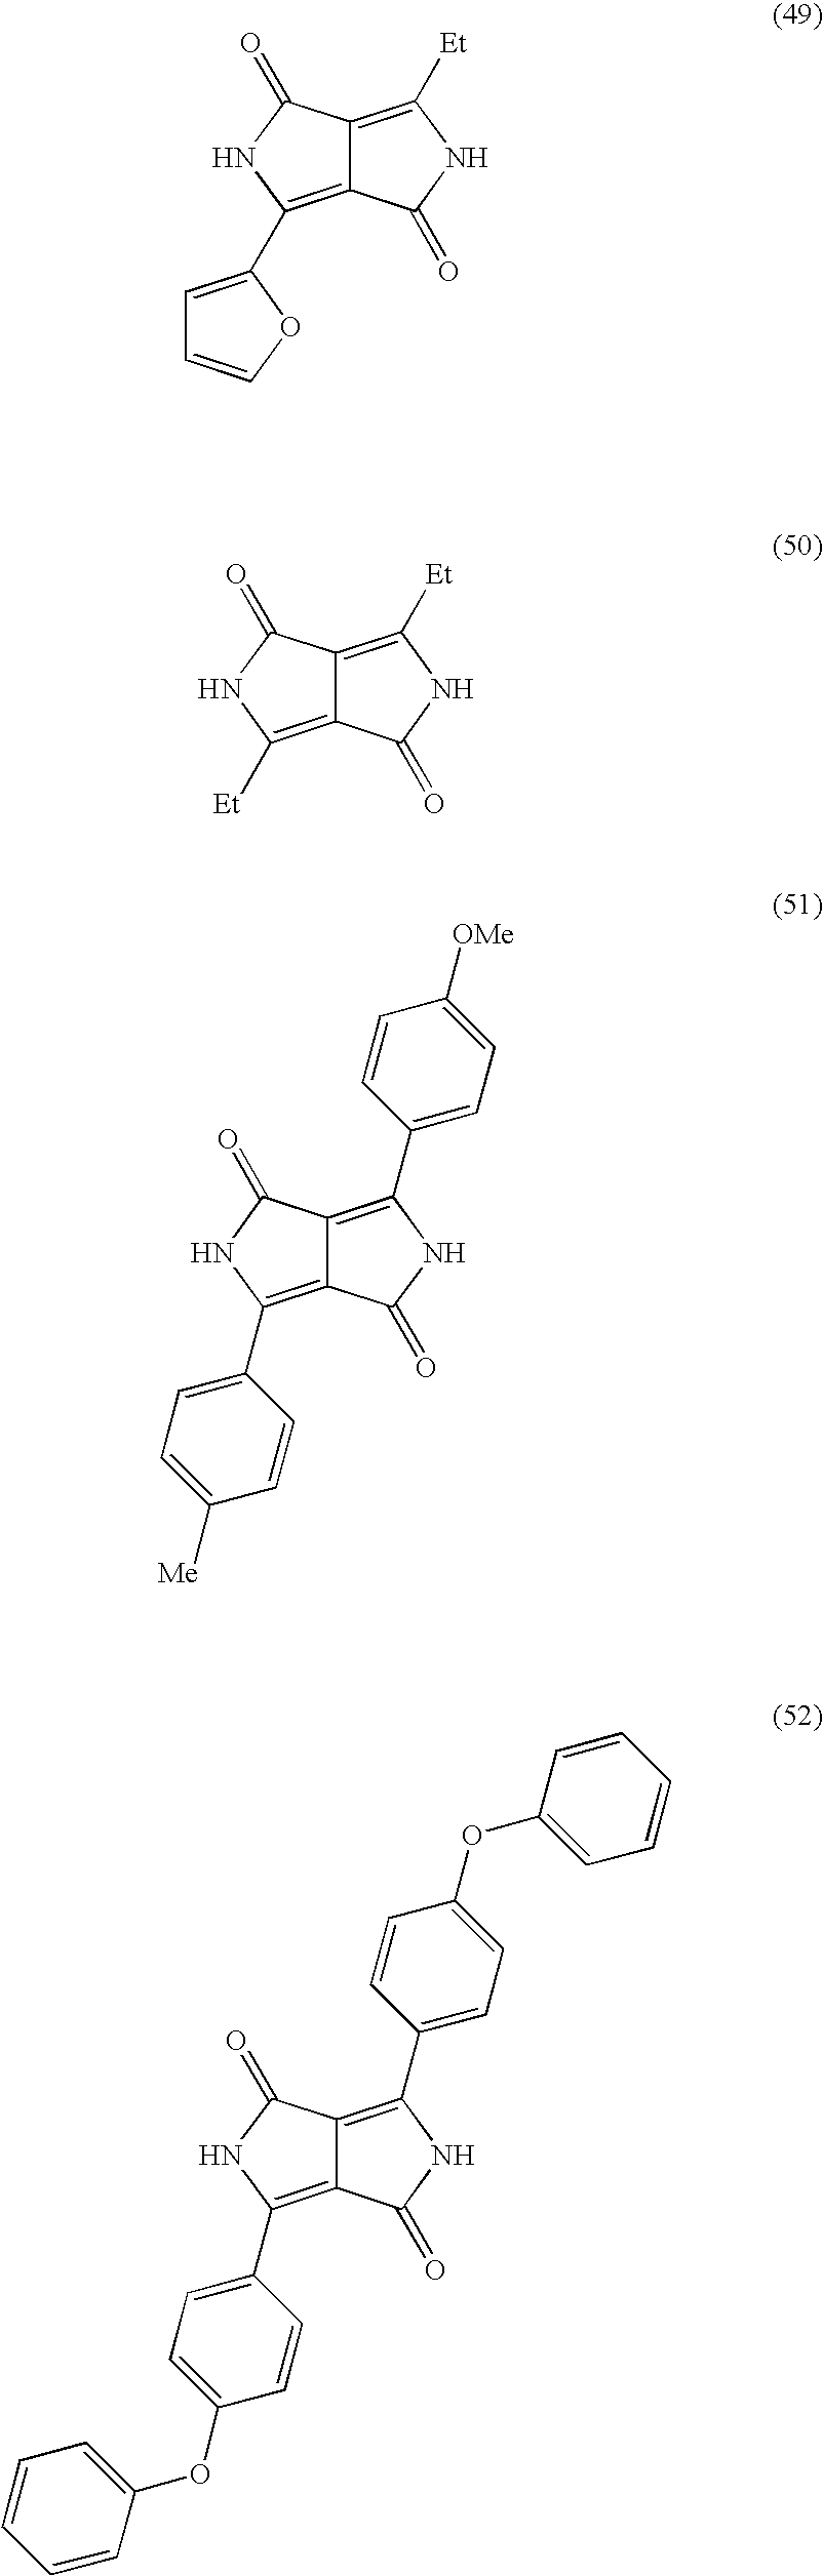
C12=C([Et])NC(=O)C1=C([Et])NC2=O.C1=C(C2=C3C(=C([Et])NC3=O)C(=O)N2)OC=C1.C1(C2=C3C(=C(C4=CC=C([Me])C=C4)NC3=O)C(=O)N2)=CC=C([OMe])C=C1.C1(C2=C3C(=C(C4=CC=C(OC5=CC=CC=C5)C=C4)NC3=O)C(=O)N2)=CC=C(OC2=CC=CC=C2)C=C1
